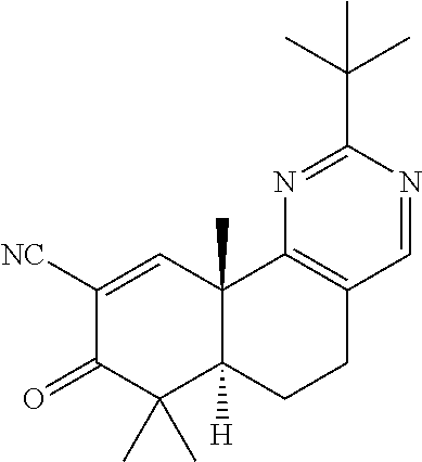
C1([NC])=CC2(C)C([H])(C(C)(C)C1=O)CCC1=C2N=C(C(C)(C)C)N=C1
